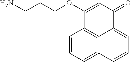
C1=CC=C2C3=C1C(OCCCN)=CC(=O)C3=CC=C2
